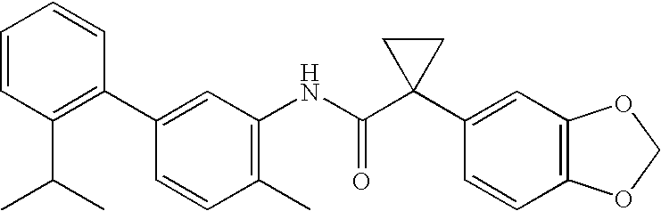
C1(NC(C2(C3=CC4=C(C=C3)OCO4)CC2)=O)=C(C)C=CC(C2=C(C(C)C)C=CC=C2)=C1
